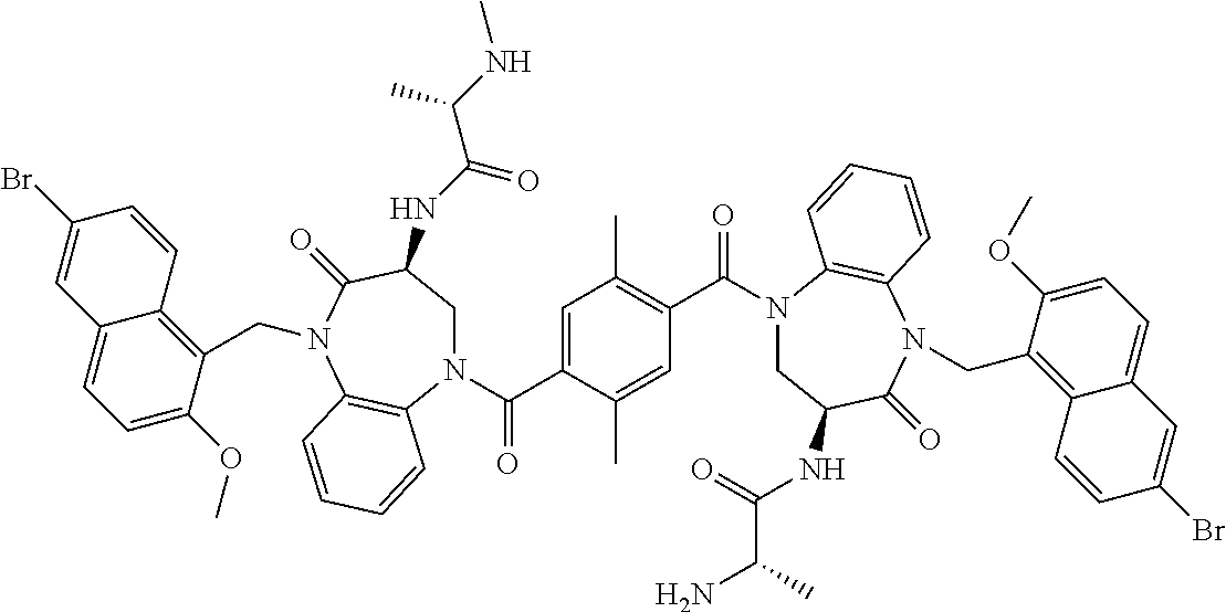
N(C(C(NC)C)=O)C1CN(C(C2=CC(C)=C(C(N3CC(NC(C(C)N)=O)C(=O)N(CC4=C5C(=CC=C4OC)C=C(Br)C=C5)C4=C3C=CC=C4)=O)C=C2C)=O)C2=C(C=CC=C2)N(CC2=C3C(=CC=C2OC)C=C(Br)C=C3)C1=O
